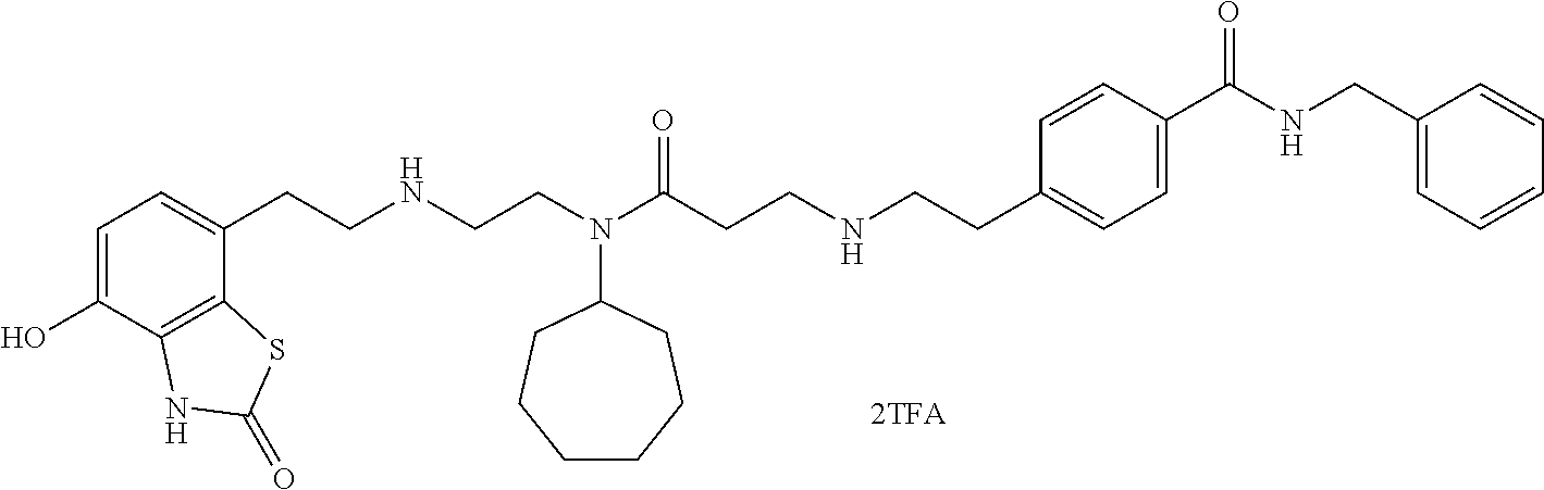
C1=C(O)C2=C(C(CCNCCN(C(CCNCCC3=CC=C(C(NCC4=CC=CC=C4)=O)C=C3)=O)C3CCCCCC3)=C1)SC(=O)N2
